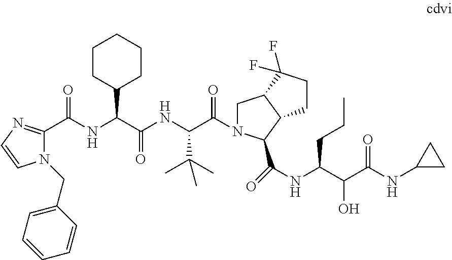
N1(CC2=CC=CC=C2)C(C(=O)NC(C2CCCCC2)C(=O)NC(C(C)(C)C)C(=O)N2CC3C(C2C(NC(C(C(NC2CC2)=O)O)CCC)=O)CCC3(F)F)=NC=C1
